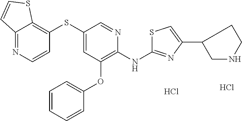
S(C1=CC(OC2=CC=CC=C2)=C(NC2=NC(C3CNCC3)=CS2)N=C1)C1=C2C(=NC=C1)C=CS2.Cl.Cl
